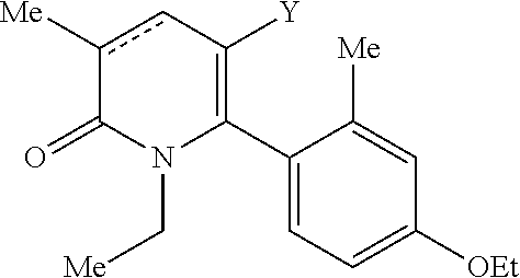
C1(C2=C([Y])cc([Me])C(=O)N2C[Me])=CC=C([OEt])C=C1[Me]
